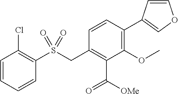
C1=CC(C2=COC=C2)=C(OC)C(C([OMe])=O)=C1CS(C1=C(Cl)C=CC=C1)(=O)=O
